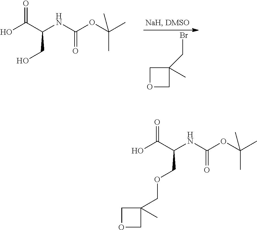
O1CC(CBr)(C)C1.OC(C(NC(OC(C)(C)C)=O)CO)=O.OC(C(NC(OC(C)(C)C)=O)COCC1(C)COC1)=O
